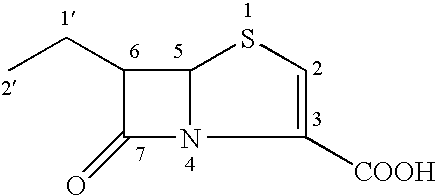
C1(CC)C(=O)N2C1SC=C2[COOH]
